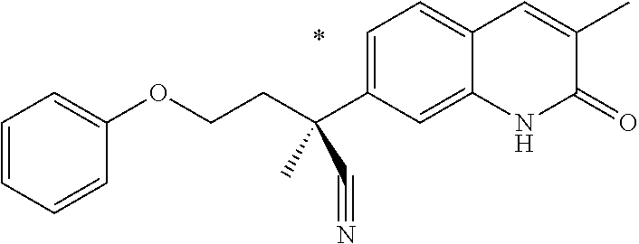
C(COC1=CC=CC=C1)C(C1=CC=C2C(=C1)NC(=O)C(C)=C2)(C)C#N
